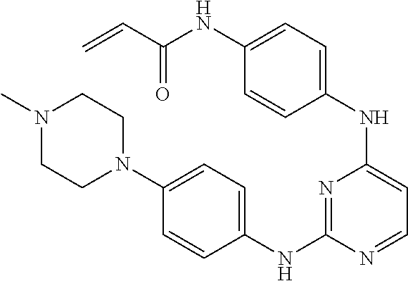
C1(NC2=CC=NC(NC3=CC=C(N4CCN(C)CC4)C=C3)=N2)=CC=C(NC(C=C)=O)C=C1
